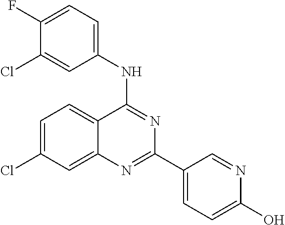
C1=C(Cl)C=C2C(=C1)C(NC1=CC=C(F)C(Cl)=C1)=NC(C1=CC=C(O)N=C1)=N2
